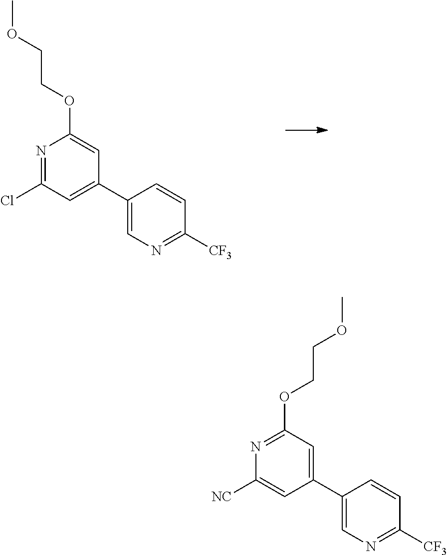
N1=C(Cl)C=C(C2=CN=C([CF3])C=C2)C=C1OCCOC.N1=C(OCCOC)C=C(C2=CN=C([CF3])C=C2)C=C1[NC]
